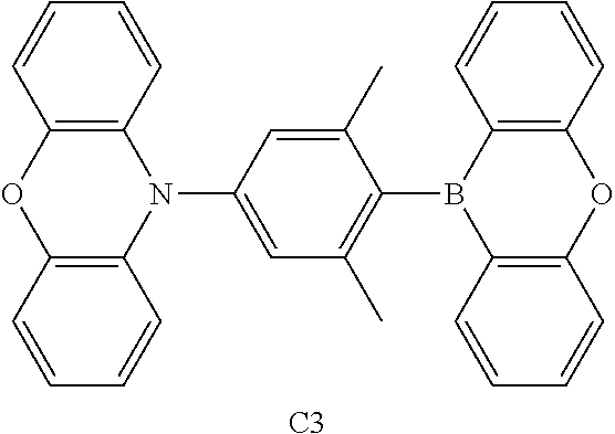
C12=C(N(C3=CC(C)=C(B4C5=C(OC6=C4C=CC=C6)C=CC=C5)C(C)=C3)C3=C(O1)C=CC=C3)C=CC=C2.[C3]
